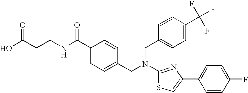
N(C1=NC(C2=CC=C(F)C=C2)=CS1)(CC1=CC=C(C(NCCC(O)=O)=O)C=C1)CC1=CC=C(C(F)(F)F)C=C1
